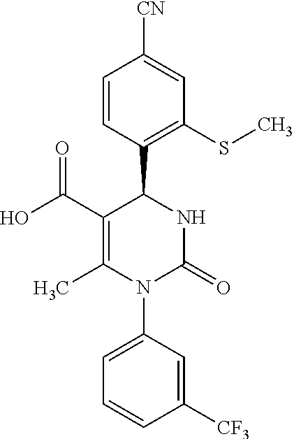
C1=CC(C2C(C(O)=O)=C(C)N(C3=CC=CC([CF3])=C3)C(=O)N2)=C(SC)C=C1[CN]
